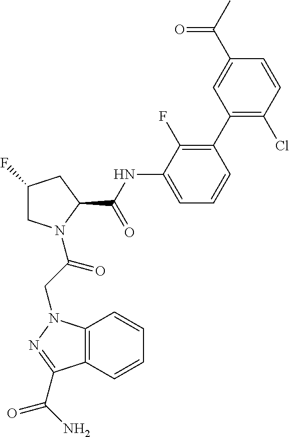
C1C(F)CC(C(NC2=CC=CC(C3=C(Cl)C=CC(C(C)=O)=C3)=C2F)=O)N1C(CN1C2=C(C(C(N)=O)=N1)C=CC=C2)=O
